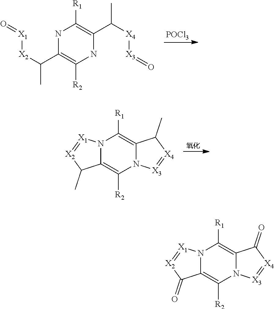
N1C(C([X2][X1]=O)C)=C([R2])NC(C([X4][X3]=O)C)=C1[R1].[POCl3].N12C(=C([R2])N3C(=C1[R1])C(C)[X4]=[X3]3)C(C)[X2]=[X1]2.N12C(=C([R2])N3C(=C1[R1])C(=O)[X4]=[X3]3)C(=O)[X2]=[X1]2
